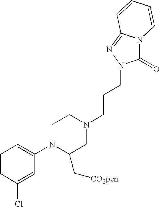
ClC1=CC(N2C(C[CO2pen])CN(CCCN3C(=O)N4C(=N3)C=CC=C4)CC2)=CC=C1
